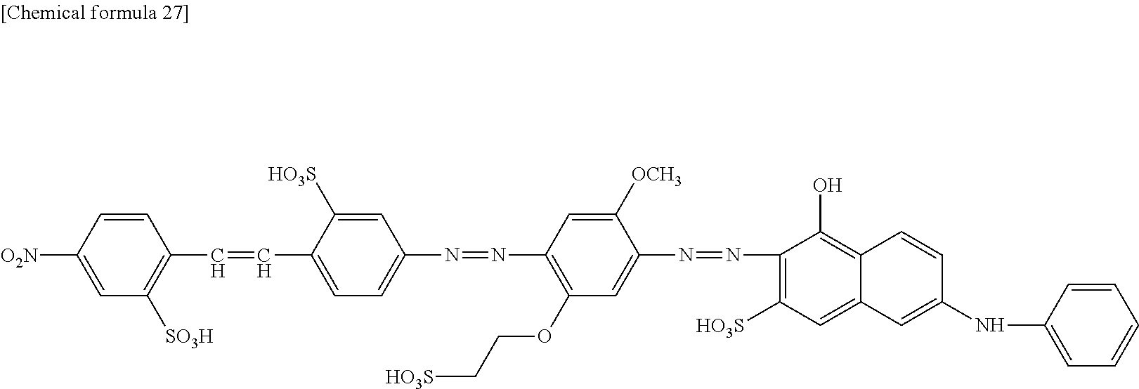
C1=CC([O2N])=CC([SO3H])=C1C=CC1=CC=C(N=NC2=C(OCC[HO3S])C=C(N=NC3=C([HO3S])C=C4C(=C3O)C=CC(NC3=CC=CC=C3)=C4)C([OCH3])=C2)C=C1[HO3S]
